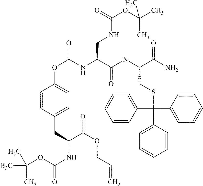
N(C(C(NC(OC1=CC=C(CC(NC(OC(C)(C)C)=O)C(OCC=C)=O)C=C1)=O)CNC(OC(C)(C)C)=O)=O)C(C(N)=O)CSC(C1=CC=CC=C1)(C1=CC=CC=C1)C1=CC=CC=C1
